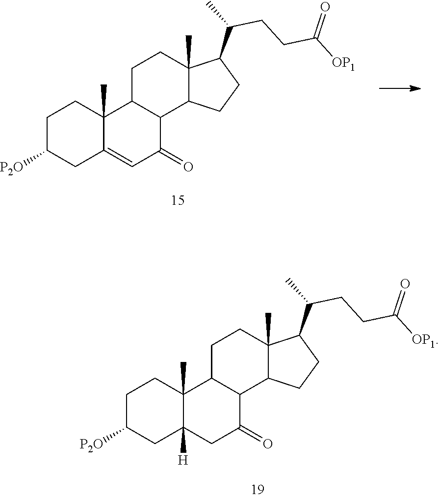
C1C([P2O])CC2([H])C(C)(C1)C1C(C(=O)C2)C2C(C)(CC1)C(C(CCC([OP1])=O)C)CC2.C1C([P2O])CC2=CC(=O)C3C(C2(C)C1)CCC1(C)C3CCC1C(CCC([OP1])=O)C
